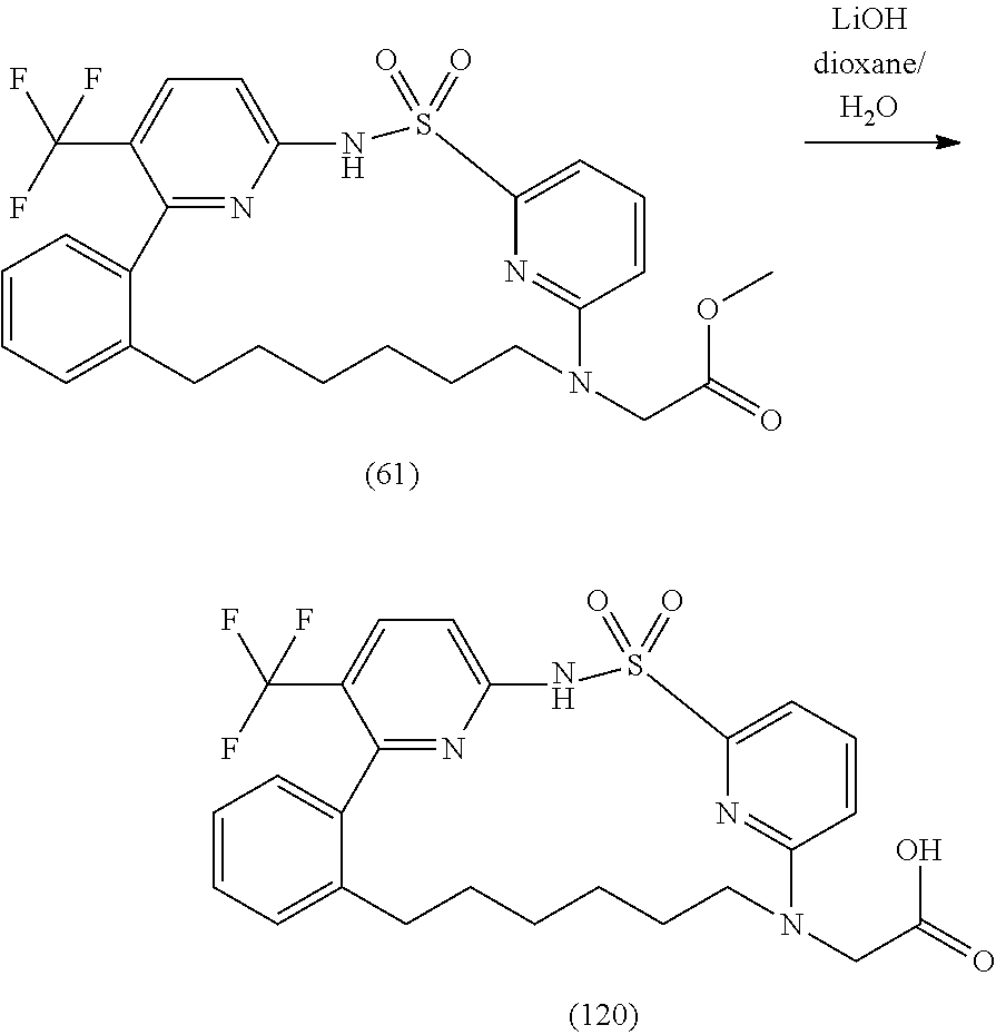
C1=CC=C2C(=C1)C1=NC(=CC=C1C(F)(F)F)NS(=O)(=O)C1=CC=CC(=N1)N(CC(=O)OC)CCCCCC2.C1=CC=C2C(=C1)C1=NC(=CC=C1C(F)(F)F)NS(=O)(=O)C1=CC=CC(=N1)N(CC(=O)O)CCCCCC2
